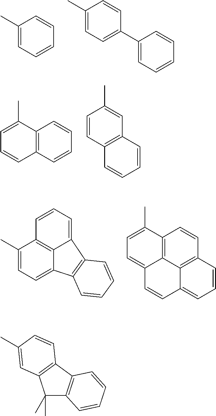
C1(C)=CC=CC=C1.C1(C)=CC=C(C2=CC=CC=C2)C=C1.C12=C(C=CC=C1)C=CC=C2C.C1=CC2=C(C=C1C)C=CC=C2.C1(C)=CC=C2C3=C1C=CC=C3C1=C2C=CC=C1.C12=C3C4=C(C=C1)C=CC=C4C=CC3=CC=C2C.C1(C)(C)C2=C(C3=C1C=C(C)C=C3)C=CC=C2
